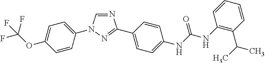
N1=CN(C2=CC=C(OC(F)(F)F)C=C2)N=C1C1=CC=C(NC(NC2=C(C(C)C)C=CC=C2)=O)C=C1
